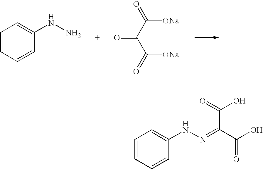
C1=CC=CC(NN)=C1.O=C(C(C(=O)[ONa])=O)[ONa].C1=CC=CC(NN=C(C(O)=O)C(=O)O)=C1
